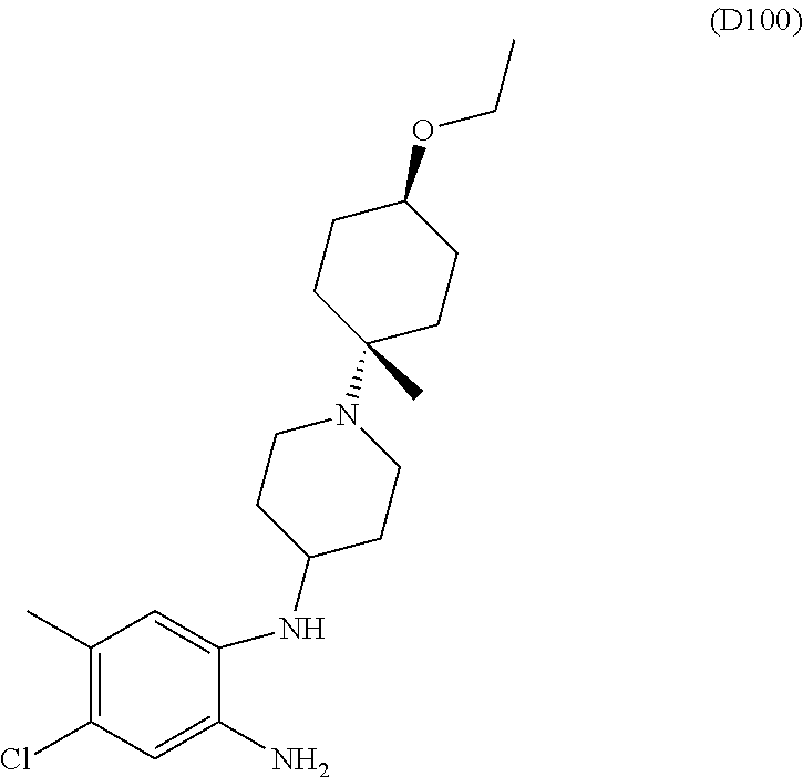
C1(C)=C(Cl)C=C(N)C(NC2CCN(C3(C)CCC(OCC)CC3)CC2)=C1
